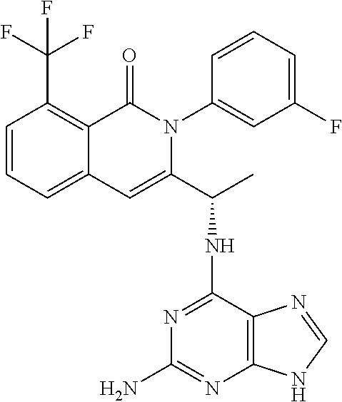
C12=CC=CC(C(F)(F)F)=C1C(=O)N(C1=CC(F)=CC=C1)C(C(NC1=NC(N)=NC3=C1N=CN3)C)=C2
